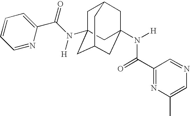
C1C2(N(C(C3=CC=CC=N3)=O)[H])CC3CC(N([H])C(C4=NC(C)=CN=C4)=O)(CC1C3)C2
